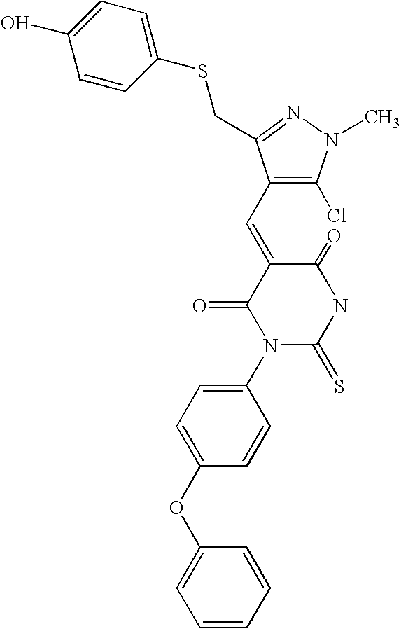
C1=CC(OC2=CC=C(N3C(=S)NC(=O)C(=CC4=C(Cl)N(C)N=C4CSC4=CC=C(O)C=C4)C3=O)C=C2)=CC=C1
